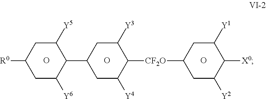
C1C([Y6])C(C2CC([Y4])C([CF2O]C3CC([Y2])C([X0])C([Y1])C3)C([Y3])C2)C([Y5])CC1[R0].O.O.O
